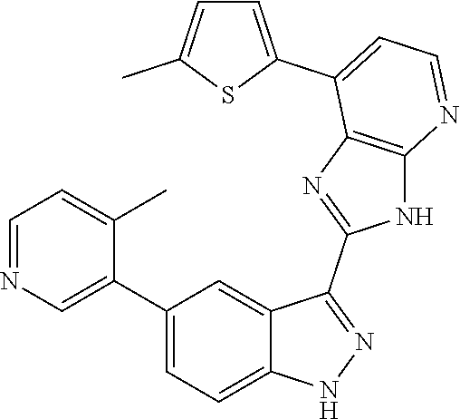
C1=NC=C(C2=CC=C3C(=C2)C(C2=NC4=C(N2)N=CC=C4C2=CC=C(C)S2)=NN3)C(C)=C1
